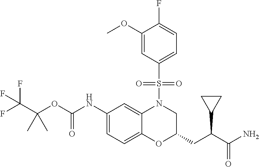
C(OC(NC1=CC=C2C(=C1)N(S(=O)(=O)C1=CC=C(F)C(OC)=C1)CC(CC(C(N)=O)C1CC1)O2)=O)(C(F)(F)F)(C)C
